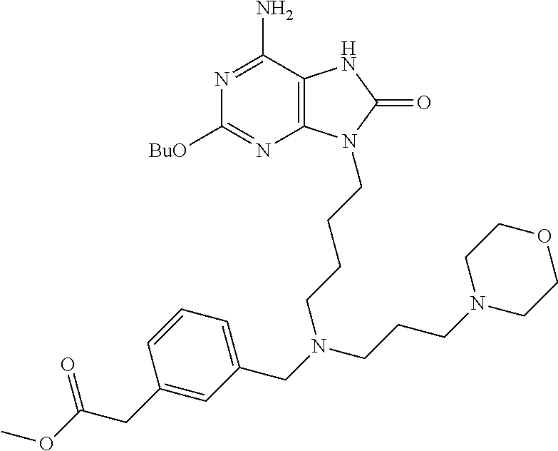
C12=C(C(N)=NC([BuO])=N1)NC(=O)N2CCCCN(CC1=CC=CC(CC(OC)=O)=C1)CCCN1CCOCC1
